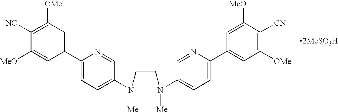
C1([NC])=C([OMe])C=C(C2=CC=C(N(CCN(C3=CC=C(C4=CC([OMe])=C([CN])C([MeO])=C4)N=C3)[Me])[Me])C=N2)C=C1[MeO]
